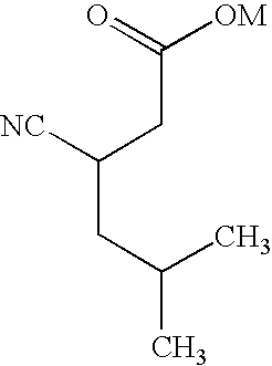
C(CC(CC(C)C)[NC])(=O)[OM]
